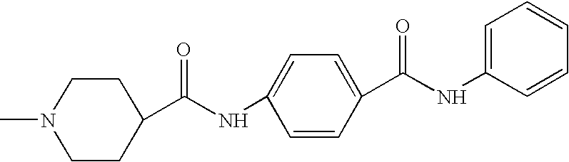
C1CC(C(NC2=CC=C(C(NC3=CC=CC=C3)=O)C=C2)=O)CCN1C
